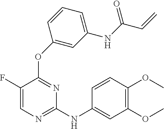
C1=C(F)C(OC2=CC(NC(=O)C=C)=CC=C2)=NC(NC2=CC(OC)=C(OC)C=C2)=N1
